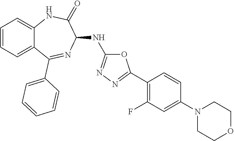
C1=CC=C2C(=C1)NC(=O)C(NC1=NN=C(C3=C(F)C=C(N4CCOCC4)C=C3)O1)N=C2C1=CC=CC=C1
